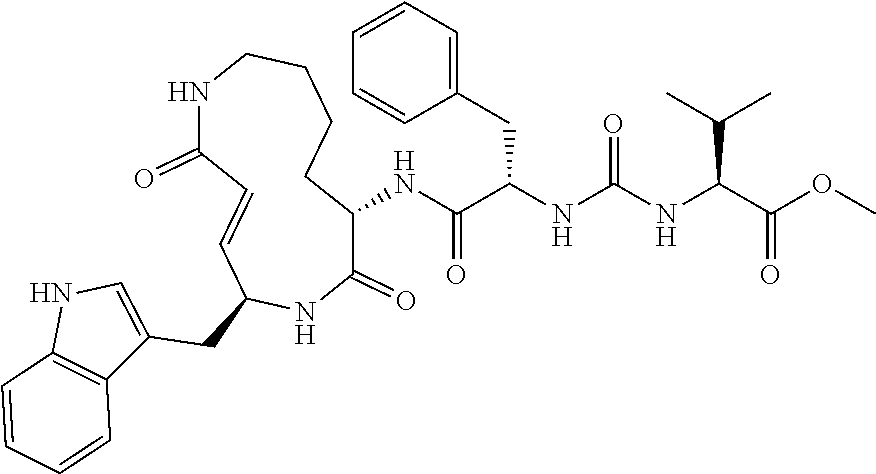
COC(C(NC(NC(C(NC1C(=O)NC(CC2=CNC3=C2C=CC=C3)C=CC(=O)NCCCC1)=O)CC1=CC=CC=C1)=O)C(C)C)=O
